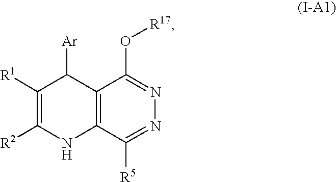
C1([R1])=C([R2])NC2=C(C1[Ar])C(O[R17])=NN=C2[R5]
